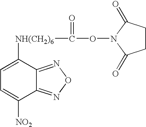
C(ON1C(=O)CCC1=O)(=O)[NH(CH2)6]C1=CC=C([NO2])C2=NON=C12
